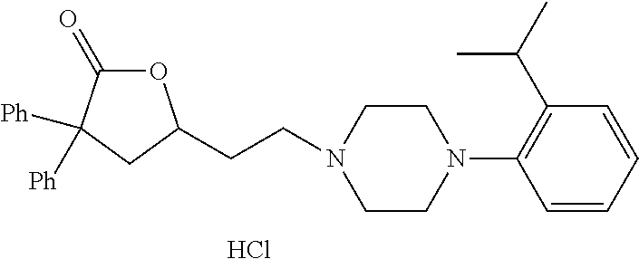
Cl.O1C(=O)C([Ph])([Ph])CC1CCN1CCN(C2=C(C(C)C)C=CC=C2)CC1
